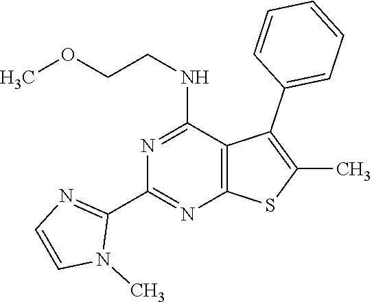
C1(C2=NC3=C(C(NCCOC)=N2)C(C2=CC=CC=C2)=C(C)S3)=NC=CN1C
